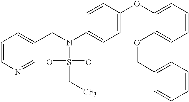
C1=CN=CC(CN(S(=O)(=O)C[CF3])C2=CC=C(OC3=CC=CC=C3OCC3=CC=CC=C3)C=C2)=C1
